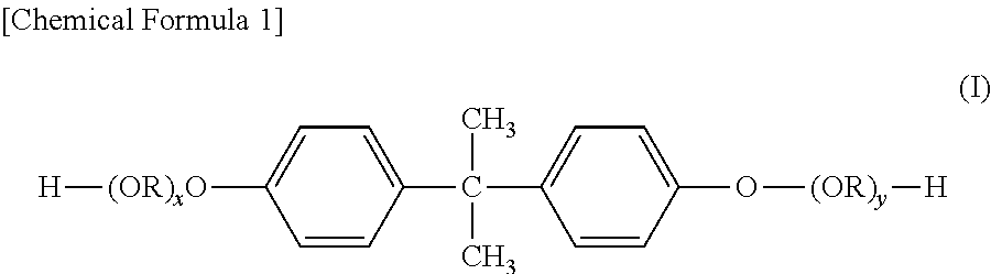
C1=CC(C(C2=CC=C(O[(OR)y][H])C=C2)(C)C)=CC=C1[(OR)xO][H]
